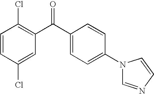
C1=CC(Cl)=CC(C(=O)C2=CC=C(N3C=NC=C3)C=C2)=C1Cl
